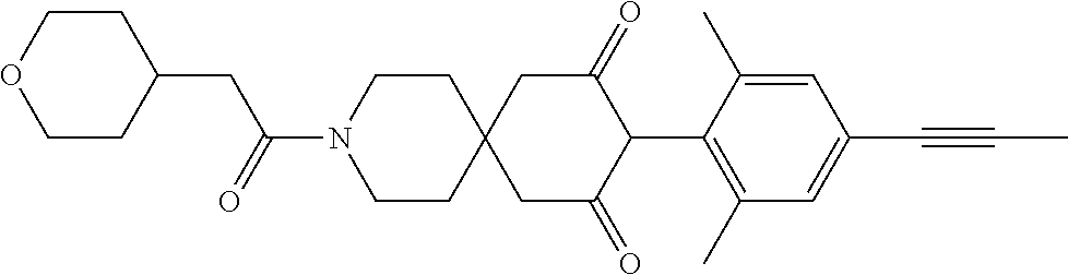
C1CN(C(=O)CC2CCOCC2)CCC12CC(=O)C(C1=C(C)C=C(C#CC)C=C1C)C(=O)C2
